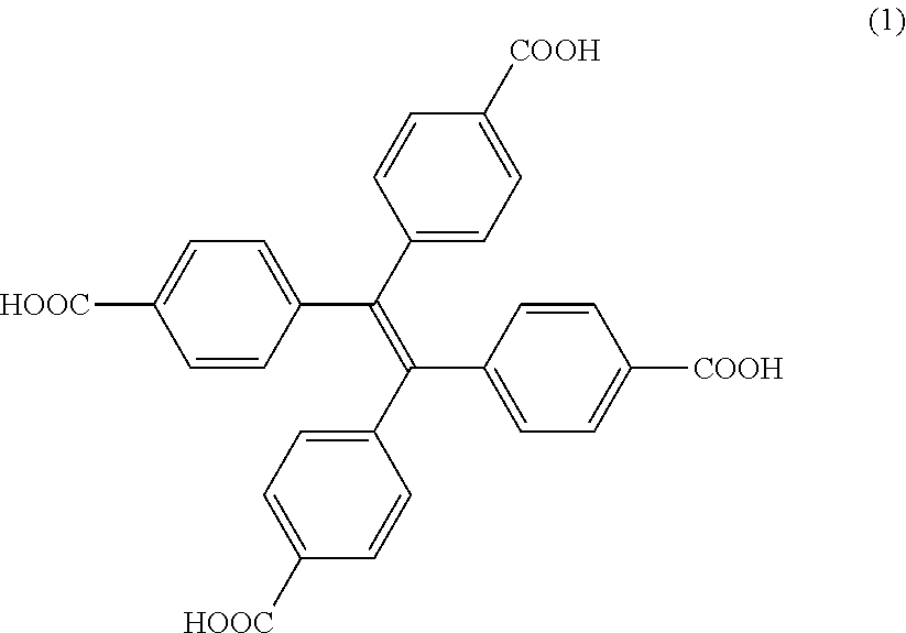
C1=CC(C(C2=CC=C([COOH])C=C2)=C(C2=CC=C([HOOC])C=C2)C2=CC=C([COOH])C=C2)=CC=C1[HOOC]
